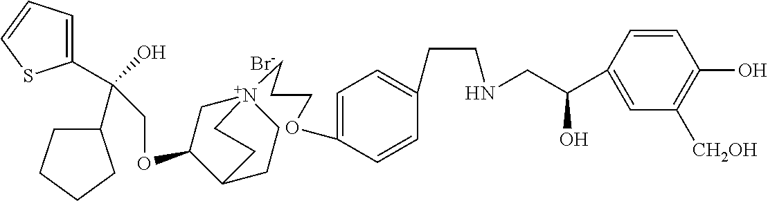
[Br-].C(OC1C[N+]2(CCCOC3=CC=C(CCNCC(C4=CC([CH2OH])=C(O)C=C4)O)C=C3)CCC1CC2)C(O)(C1CCCC1)C1=CC=CS1
